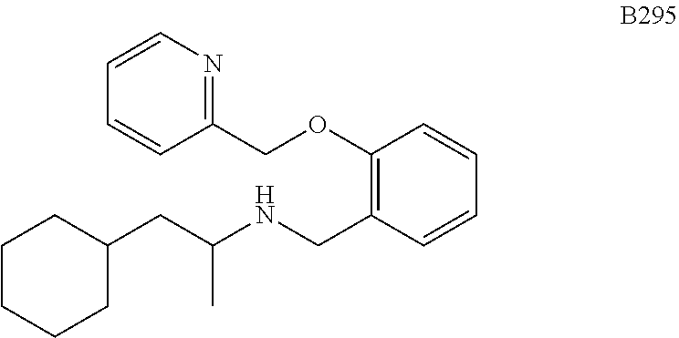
C1=CN=C(COC2=C(CNC(CC3CCCCC3)C)C=CC=C2)C=C1
